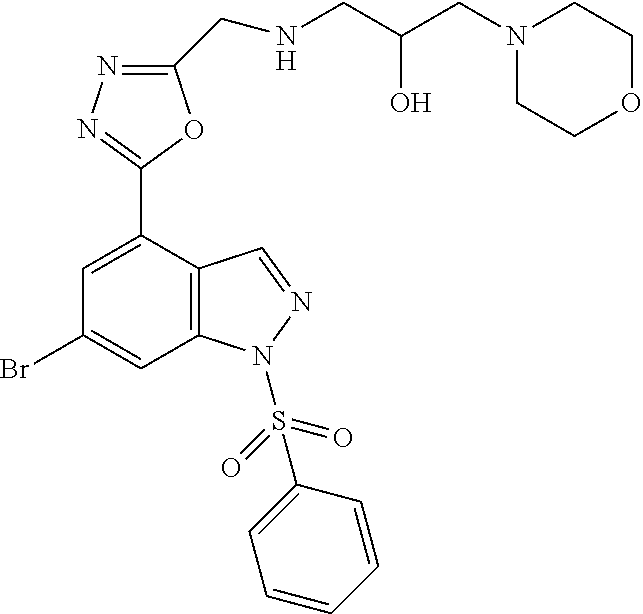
BrC1=CC2=C(C(C3=NN=C(CNCC(CN4CCOCC4)O)O3)=C1)C=NN2S(=O)(=O)C1=CC=CC=C1
